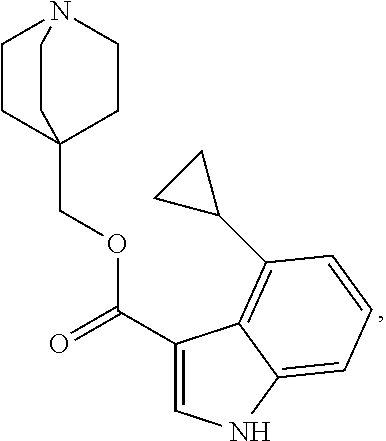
C1(C(OCC23CCN(CC2)CC3)=O)=CNC2=CC=CC(C3CC3)=C12
